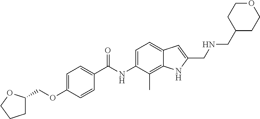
C1=C(OCC2CCCO2)C=CC(C(NC2=CC=C3C(=C2C)NC(CNCC2CCOCC2)=C3)=O)=C1
